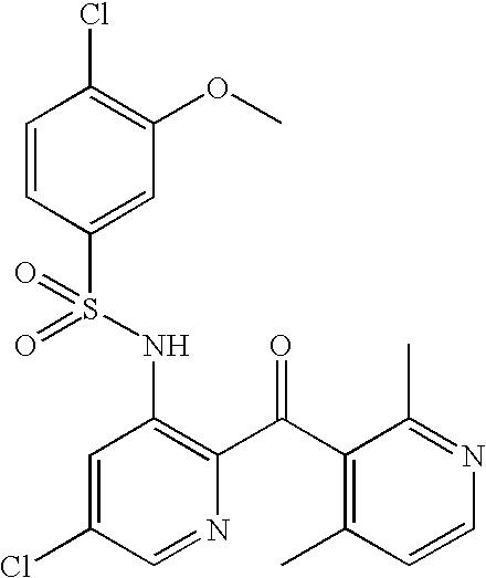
C1=CC(S(NC2=C(C(C3=C(C)C=CN=C3C)=O)N=CC(Cl)=C2)(=O)=O)=CC(OC)=C1Cl
